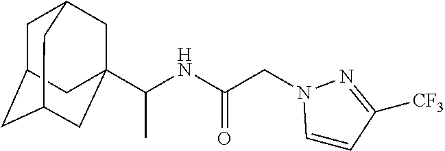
C1C2CC3CC(C(NC(=O)CN4C=CC([CF3])=N4)C)(CC1C3)C2
